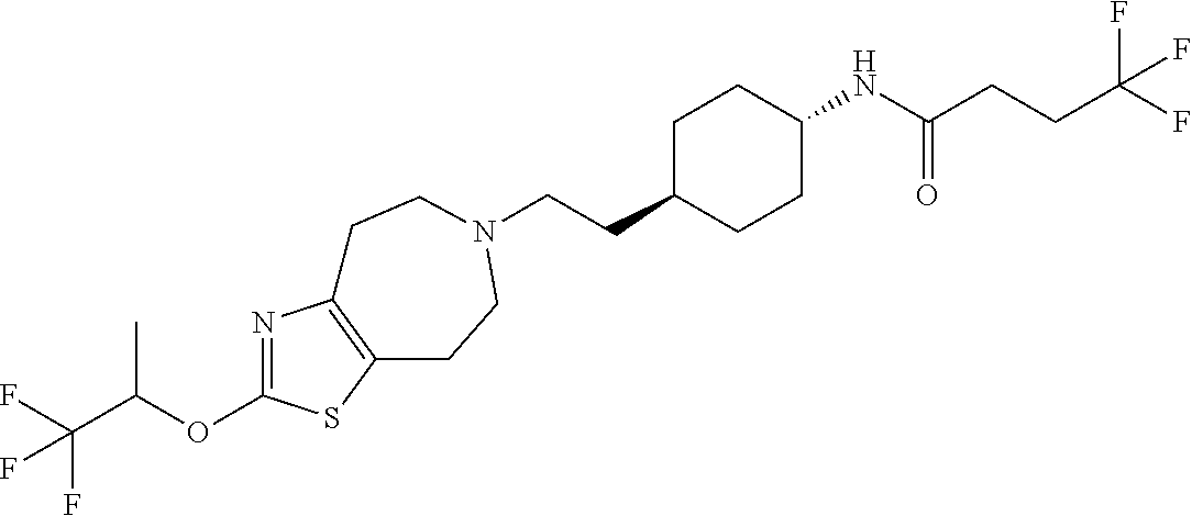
C(CC1CCC(NC(CCC(F)(F)F)=O)CC1)N1CCC2=C(N=C(OC(C(F)(F)F)C)S2)CC1
